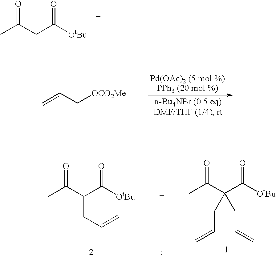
CC(C(C([OtBu])=O)(CC=C)CC=C)=O.CC(C(C([OtBu])=O)CC=C)=O.CC(CC([OtBu])=O)=O.C=CC[OCO2Me]
